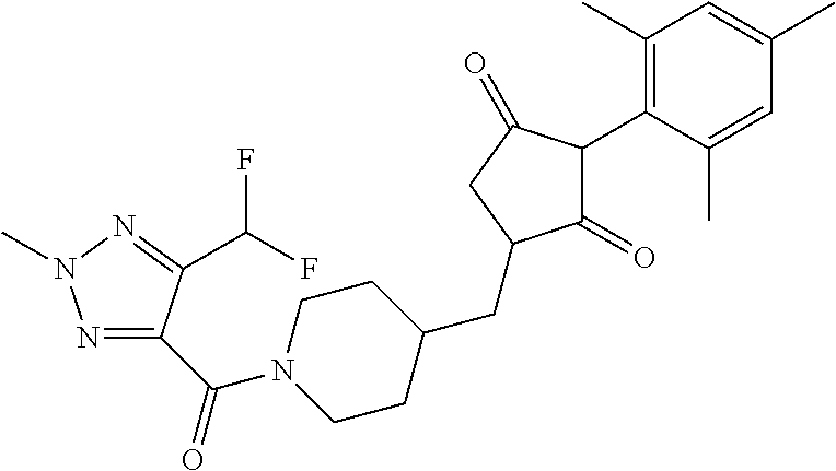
C1(=O)C(C2=C(C)C=C(C)C=C2C)C(=O)CC1CC1CCN(C(=O)C2=NN(C)N=C2C(F)F)CC1
